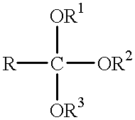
[R]C([OR1])([OR3])[OR2]
